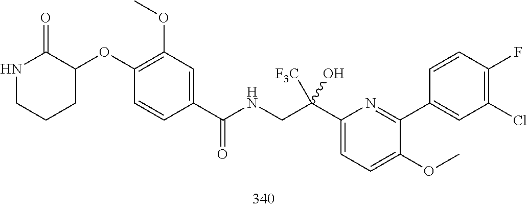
C1(Cl)=C(F)C=CC(C2=NC(C(CNC(C3=CC(OC)=C(OC4C(=O)NCCC4)C=C3)=O)([F3C])O)=CC=C2OC)=C1
